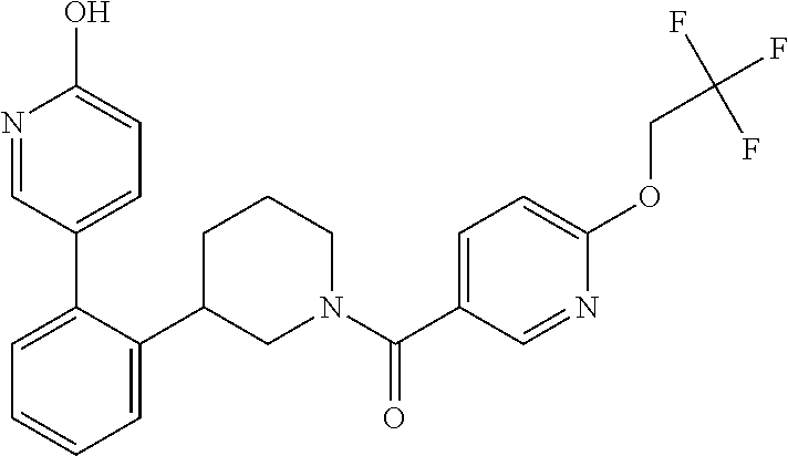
C1=C(C2=CC=C(O)N=C2)C(C2CN(C(C3=CC=C(OCC(F)(F)F)N=C3)=O)CCC2)=CC=C1
